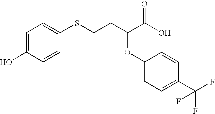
C1=C(O)C=CC(SCCC(C(O)=O)OC2=CC=C(C(F)(F)F)C=C2)=C1
